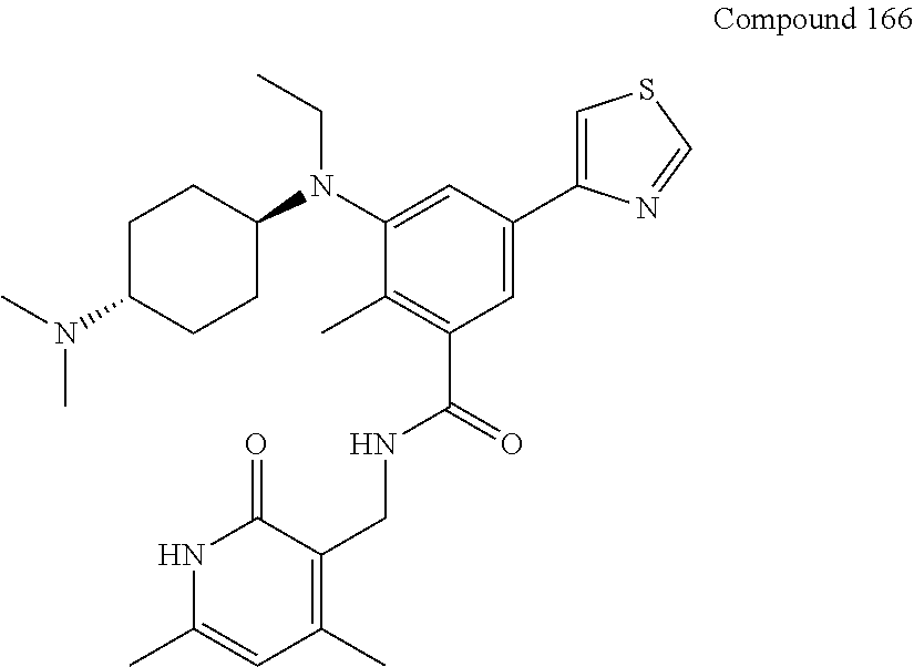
C1C(N(C)C)CCC(N(C2=CC(C3=CSC=N3)=CC(C(NCC3=C(C)C=C(C)NC3=O)=O)=C2C)CC)C1
